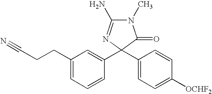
N1(C)C(N)=NC(C2=CC(CCC#N)=CC=C2)(C2=CC=C([OCHF2])C=C2)C1=O
